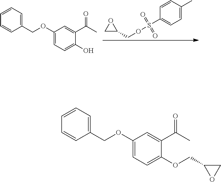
C1C(COS(C2=CC=C(C)C=C2)(=O)=O)O1.C1=CC=C(COC2=CC=C(O)C(C(C)=O)=C2)C=C1.C1=CC=C(COC2=CC=C(OCC3OC3)C(C(C)=O)=C2)C=C1
